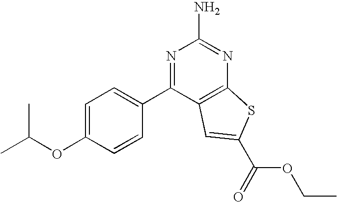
C1=C(OC(C)C)C=CC(C2=NC(N)=NC3=C2C=C(C(=O)OCC)S3)=C1
